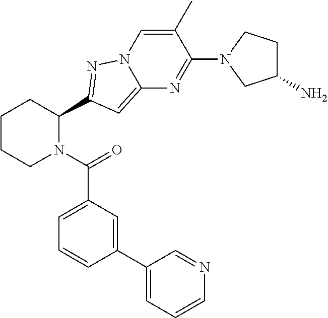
C1CCN(C(=O)C2=CC=CC(C3=CC=CN=C3)=C2)C(C2=NN3C(=C2)N=C(N2CC(N)CC2)C(C)=C3)C1
